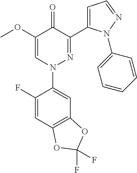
C1(OC)=CN(C2=CC3=C(C=C2F)OC(F)(F)O3)N=C(C2=CC=NN2C2=CC=CC=C2)C1=O
